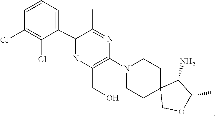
C1CN(C2=C(CO)N=C(C3=CC=CC(Cl)=C3Cl)C(C)=N2)CCC12COC(C)C2N
